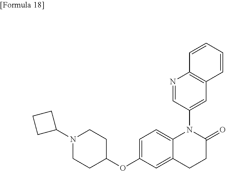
C1(OC2=CC=C3C(=C2)CCC(=O)N3C2=CC3=C(N=C2)C=CC=C3)CCN(C2CCC2)CC1
